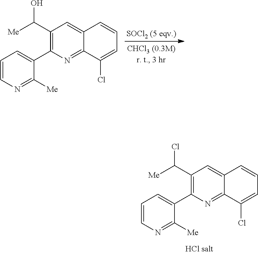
C1(C([Me])O)=C(C2=CC=CN=C2[Me])N=C2C(=C1)C=CC=C2Cl.C1(C([Me])Cl)=C(C2=CC=CN=C2[Me])N=C2C(=C1)C=CC=C2Cl
